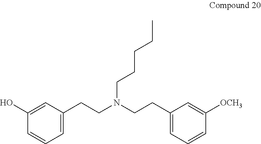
C1=C(CCN(CCC2=CC=CC([OCH3])=C2)CCCCC)C=C(O)C=C1
